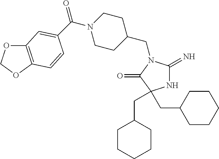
N1C(=N)N(CC2CCN(C(=O)C3=CC4=C(OCO4)C=C3)CC2)C(=O)C1(CC1CCCCC1)CC1CCCCC1
